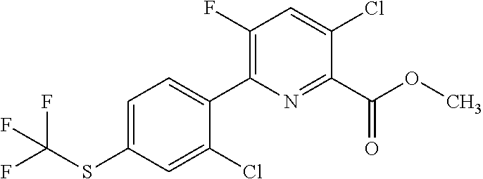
FC(SC1=CC=C(C2=C(F)C=C(Cl)C(C(OC)=O)=N2)C(Cl)=C1)(F)F
